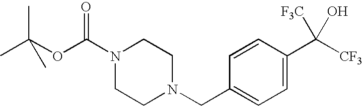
N1(C(OC(C)(C)C)=O)CCN(CC2=CC=C(C([CF3])(O)[F3C])C=C2)CC1
